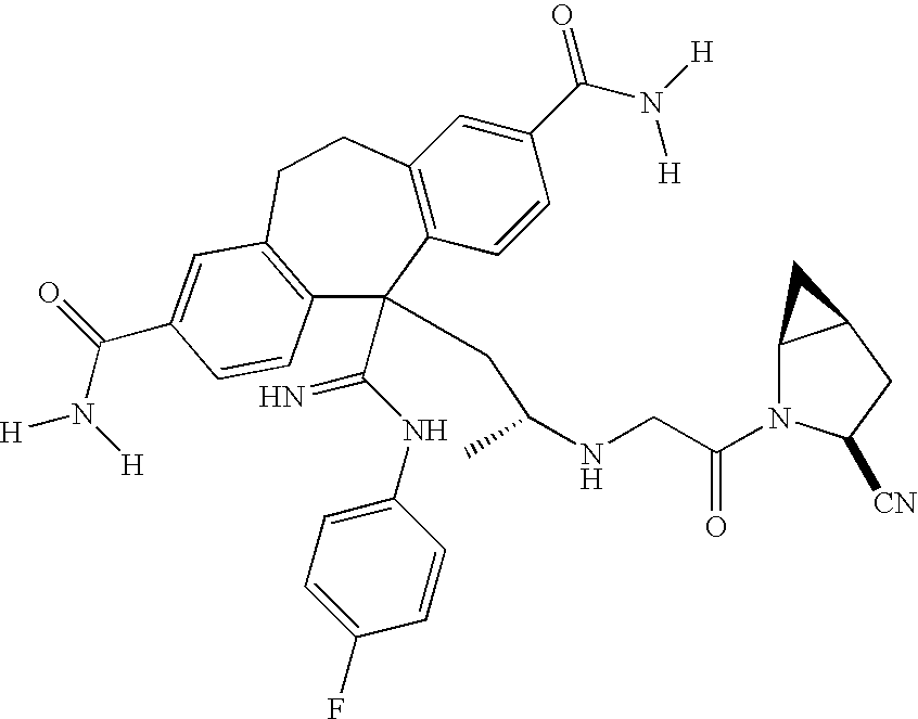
C12=C(C=CC(C(N([H])[H])=O)=C1)C(C(NC1=CC=C(F)C=C1)=N)(CC(NCC(N1C3C(CC1[CN])C3)=O)C)C1=C(CC2)C=C(C(N([H])[H])=O)C=C1
